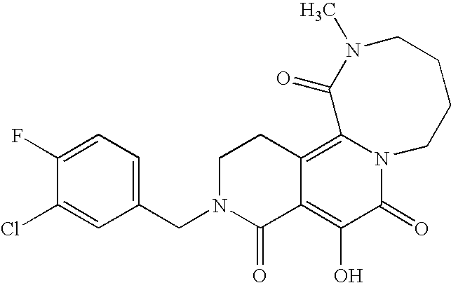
C1N(CC2=CC=C(F)C(Cl)=C2)C(=O)C2=C(O)C(=O)N3C(=C2C1)C(=O)N(C)CCCC3
